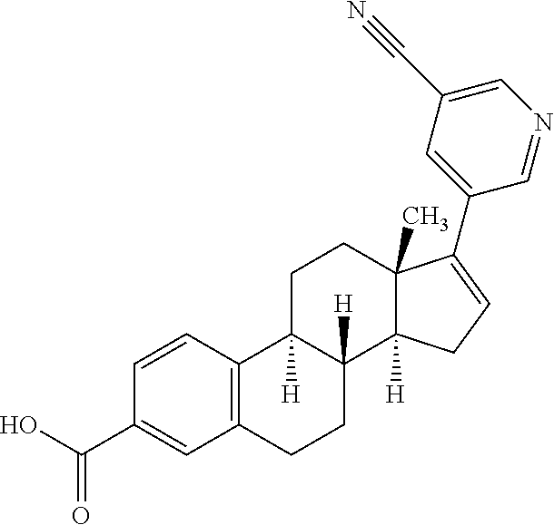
C1=CC(C(O)=O)=CC2=C1C1([H])C([H])(CC2)C2([H])C(C)(CC1)C(C1=CC(C#N)=CN=C1)=CC2
